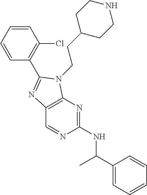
C1=CC=CC(C2=NC3=C(N=C(NC(C4=CC=CC=C4)C)N=C3)N2CCC2CCNCC2)=C1Cl
